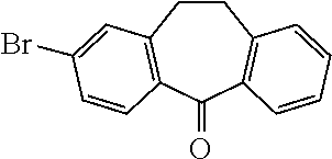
C1CC2=C(C(=O)C3=C1C=C(Br)C=C3)C=CC=C2
